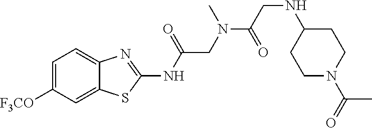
C1=C([F3CO])C=C2C(=C1)N=C(NC(CN(C(CNC1CCN(C(=O)C)CC1)=O)C)=O)S2
